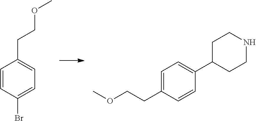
C1=CC(Br)=CC=C1CCOC.C1=C(CCOC)C=CC(C2CCNCC2)=C1
